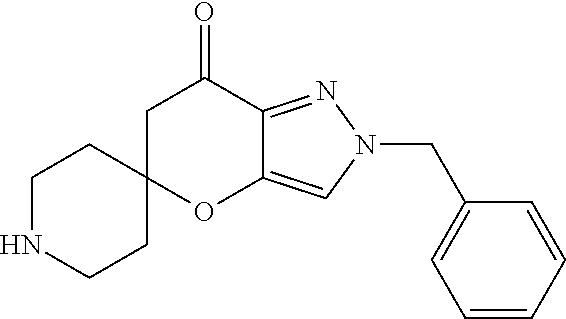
C1NCCC2(C1)OC1=CN(CC3=CC=CC=C3)N=C1C(=O)C2
